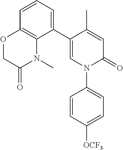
C1=C(C)C(C2=CC=CC3=C2N(C)C(=O)CO3)=CN(C2=CC=C([OCF3])C=C2)C1=O
